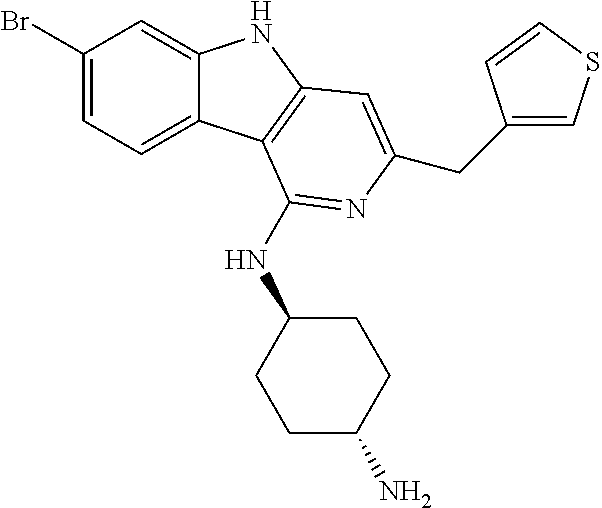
C1(Br)=CC=C2C(=C1)NC1=C2C(NC2CCC(N)CC2)=NC(CC2=CSC=C2)=C1
